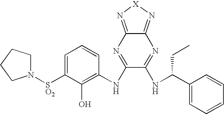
C1=C([SO2]N2CCCC2)C(O)=C(NC2=NC3=N[X]N=C3N=C2NC(C2=CC=CC=C2)CC)C=C1
